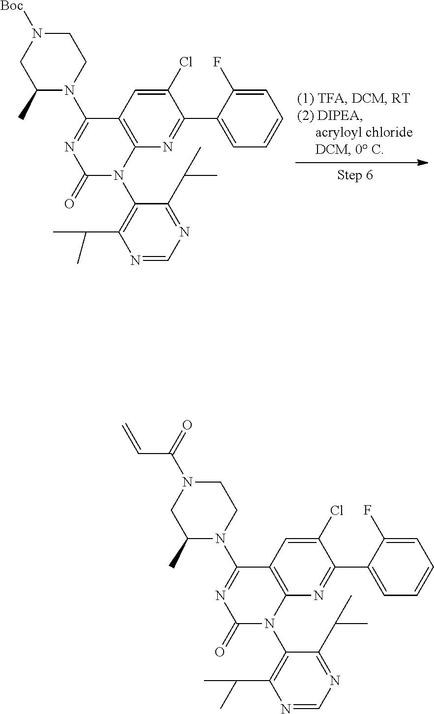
N1=CN=C(C(C)C)C(N2C3=C(C(N4CCN([Boc])CC4C)=NC2=O)C=C(Cl)C(C2=CC=CC=C2F)=N3)=C1C(C)C.N1=CN=C(C(C)C)C(N2C3=C(C(N4CCN(C(C=C)=O)CC4C)=NC2=O)C=C(Cl)C(C2=CC=CC=C2F)=N3)=C1C(C)C
